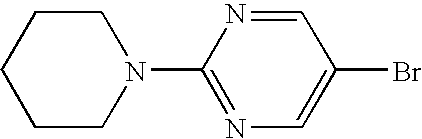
C1CN(C2=NC=C(Br)C=N2)CCC1
